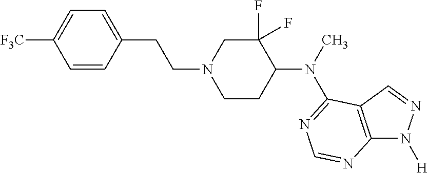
C1=CC(CCN2CCC(N(C3=NC=NC4=C3C=NN4[H])C)C(F)(F)C2)=CC=C1[F3C]
